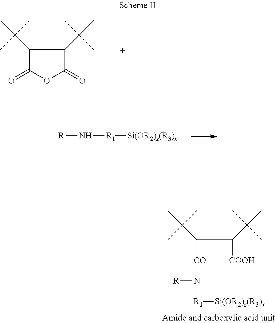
C1(C(C)(C)C)C(=O)OC(=O)C1C(C)(C)C.[R]N[R1][Si(OR2)z(R3)x].C([CO]N([R])[R1][Si(OR2)z(R3)x])(C([COOH])C(C)(C)C)C(C)(C)C
